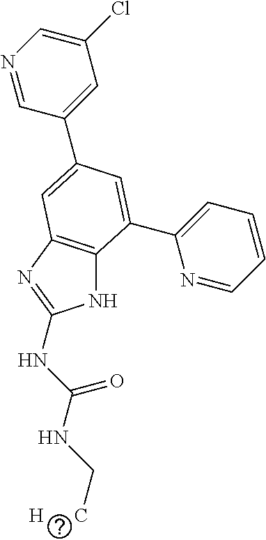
N1=CC(C2=CC3=C(NC(NC(NC[H      C])=O)=N3)C(C3=CC=CC=N3)=C2)=CC(Cl)=C1
